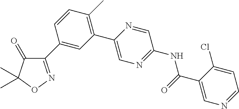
C1(=O)C(C2=CC(C3=CN=C(NC(C4=CN=CC=C4Cl)=O)C=N3)=C(C)C=C2)=NOC1(C)C
